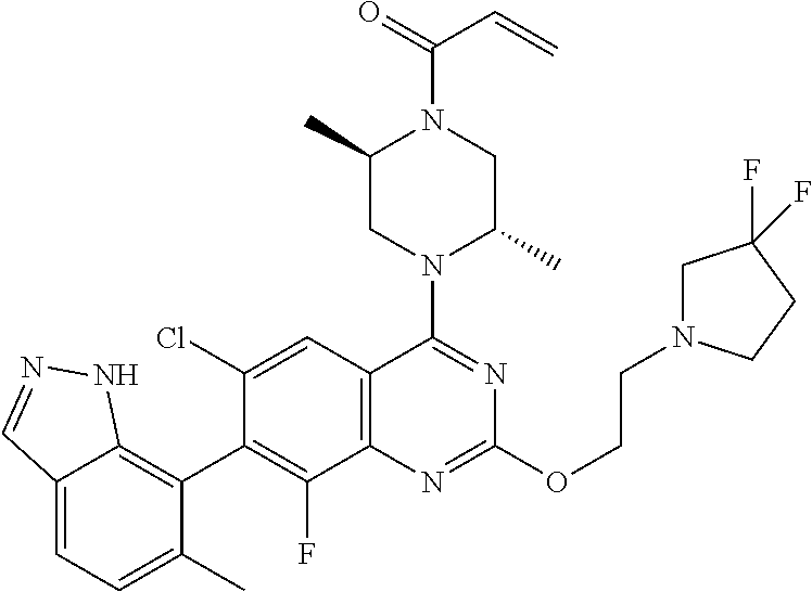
C12=CC=C(C)C(C3=C(F)C4=C(C=C3Cl)C(N3C(C)CN(C(=O)C=C)C(C)C3)=NC(OCCN3CC(F)(F)CC3)=N4)=C1NN=C2
